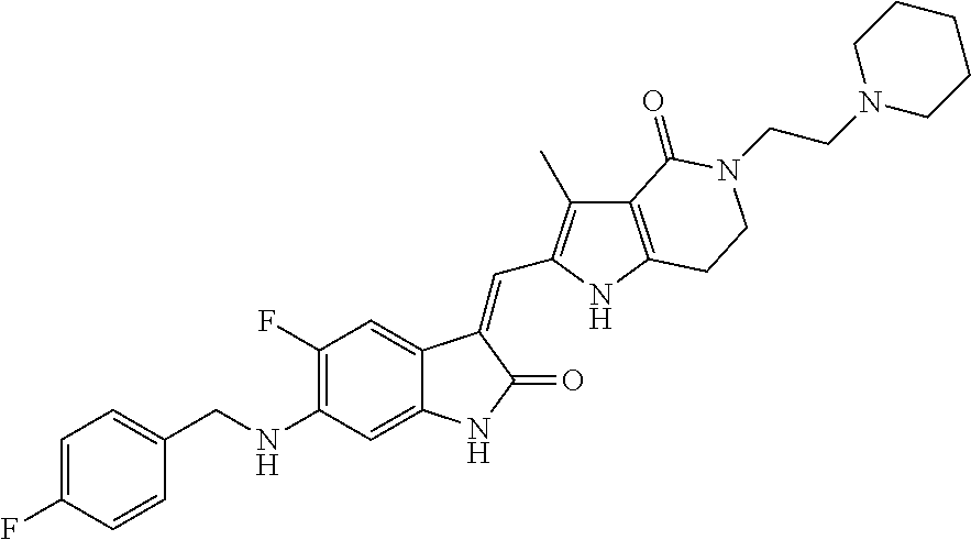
C1(F)=C(NCC2=CC=C(F)C=C2)C=C2C(=C1)C(=CC1=C(C)C3=C(N1)CCN(CCN1CCCCC1)C3=O)C(=O)N2
